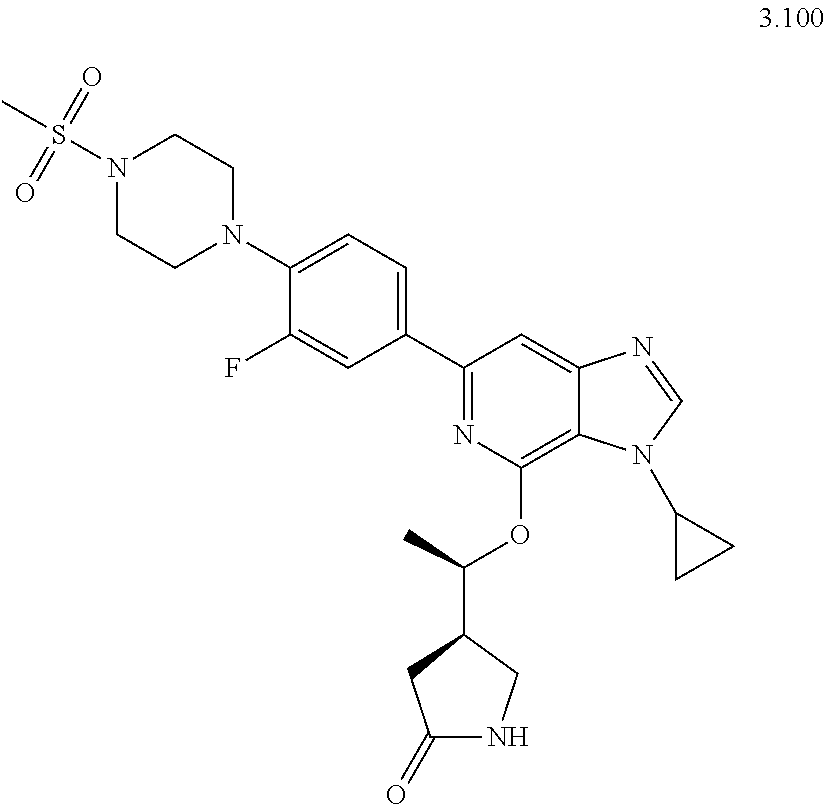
C1(N2CCN(S(C)(=O)=O)CC2)=CC=C(C2=NC(OC(C)C3CNC(=O)C3)=C3C(=C2)N=CN3C2CC2)C=C1F
